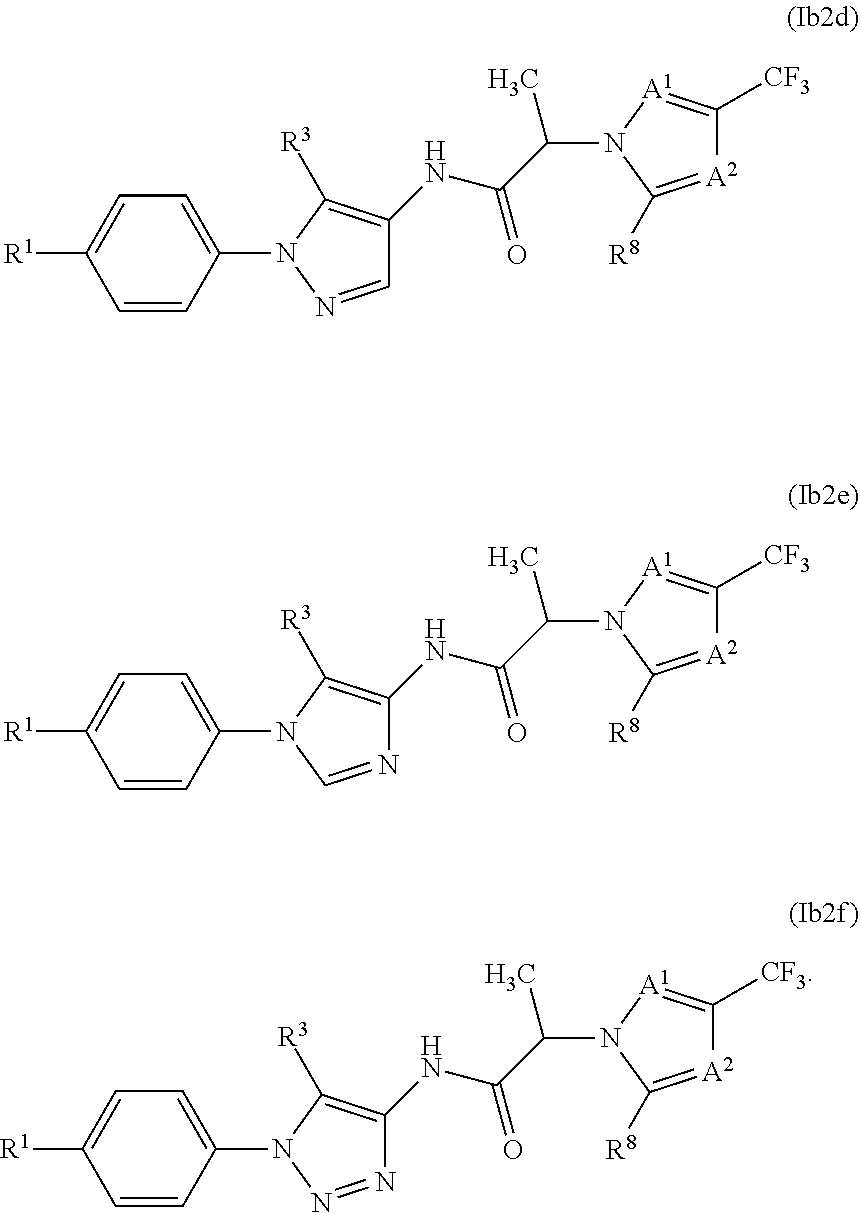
C1=NN(C2=CC=C([R1])C=C2)C([R3])=C1NC(C(N1C([R8])=[A2]C([CF3])=[A1]1)C)=O.N1=CN(C2=CC=C([R1])C=C2)C([R3])=C1NC(C(N1C([R8])=[A2]C([CF3])=[A1]1)C)=O.N1=NN(C2=CC=C([R1])C=C2)C([R3])=C1NC(C(N1C([R8])=[A2]C([CF3])=[A1]1)C)=O
